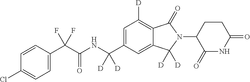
C1=CC(C(C(NC(C2=CC([D])=C3C(=C2)C([D])([D])N(C2C(=O)NC(=O)CC2)C3=O)([D])[D])=O)(F)F)=CC=C1Cl
